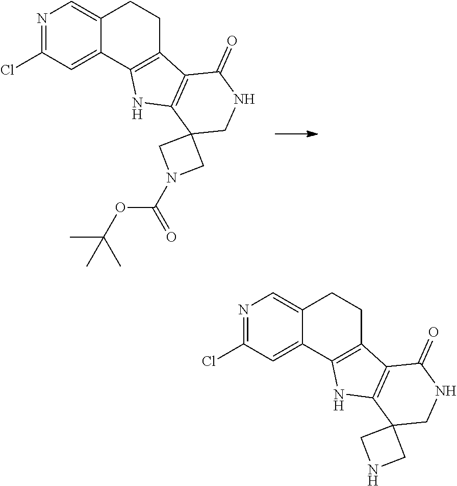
N1=C(Cl)C=C2C(=C1)CCC1=C2NC2=C1C(=O)NCC21CN(C(=O)OC(C)(C)C)C1.N1=C(Cl)C=C2C(=C1)CCC1=C2NC2=C1C(=O)NCC21CNC1
